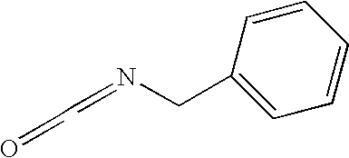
C(=NCC1=CC=CC=C1)C=O
